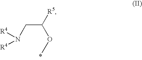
C(C(OC)[R5])N([R4])[R4]
